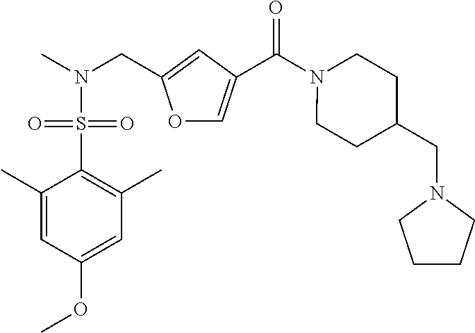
O1C=C(C(N2CCC(CN3CCCC3)CC2)=O)C=C1CN(C)S(C1=C(C)C=C(OC)C=C1C)(=O)=O
